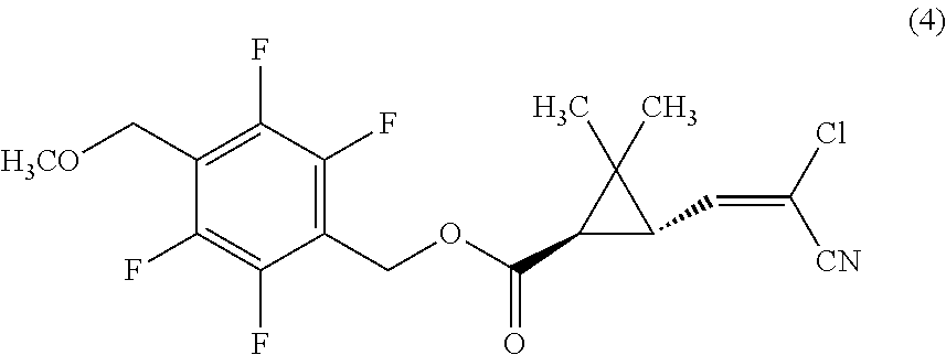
C1(C(=O)OCC2=C(F)C(F)=C(C[H3CO])C(F)=C2F)C(C=C(Cl)[CN])C1(C)C
